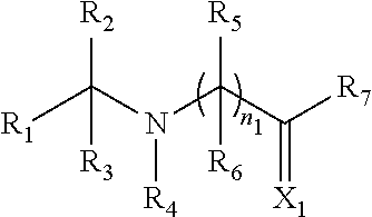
[R1]C(N([R4])C([R5])([R6])C(=[X1])[R7])([R3])[R2]
